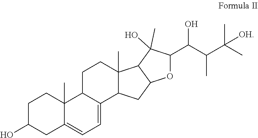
C12=CC=C3C(C)(C1CCC1(C)C2CC2C1C(O)(C)C(C(C(C(C)(C)[OH])C)O)O2)CCC(O)C3
